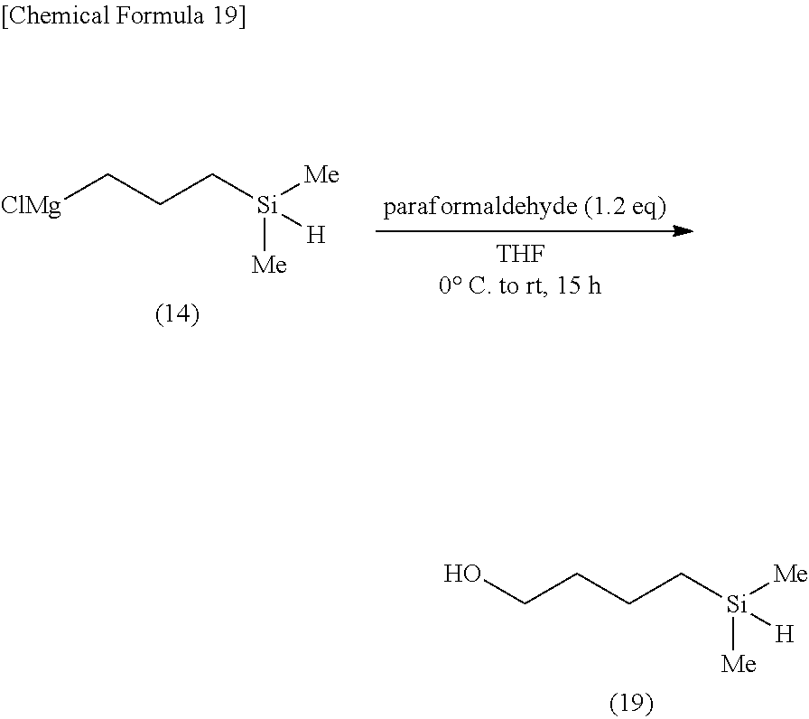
C(CC[Si]([Me])([Me])[H])CO.C(CC[Si]([Me])([Me])[H])[ClMg]
